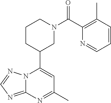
N12C(=NC=N1)N=C(C)C=C2C1CN(C(=O)C2=C(C)C=CC=N2)CCC1
